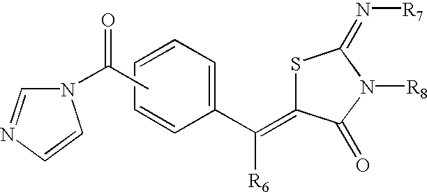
S1C(=C([R6])C2=CC=CC=C2)C(=O)N([R8])C1=N[R7].CC(N1C=NC=C1)=O
